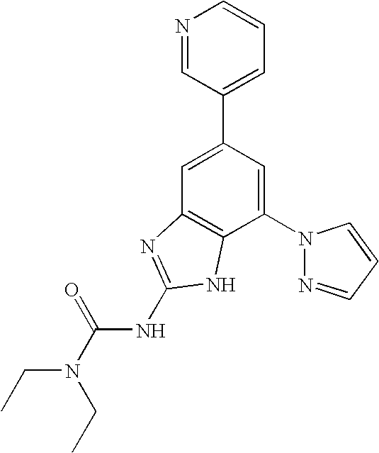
C1=C(C2=CC=CN=C2)C=C(N2N=CC=C2)C2=C1N=C(NC(N(CC)CC)=O)N2
